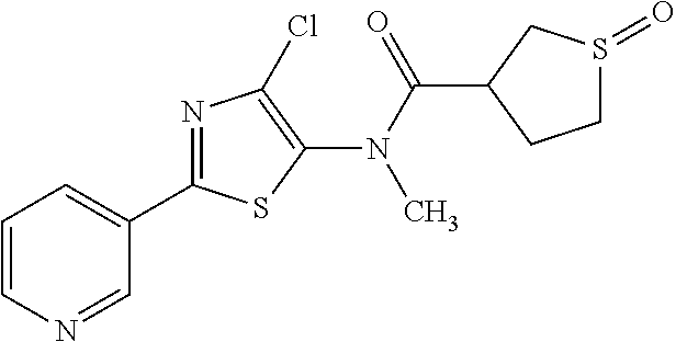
N(C(=O)C1CCS(=O)C1)(C1=C(Cl)N=C(C2=CC=CN=C2)S1)C
